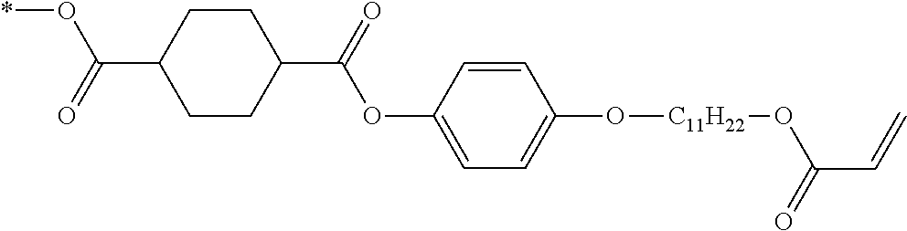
C1CC(C(=O)OC2=CC=C(O[C11H22]OC(C=C)=O)C=C2)CCC1C(=O)O*
